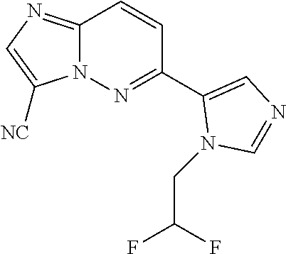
C1(C2=CN=CN2CC(F)F)=NN2C(=NC=C2[NC])C=C1
